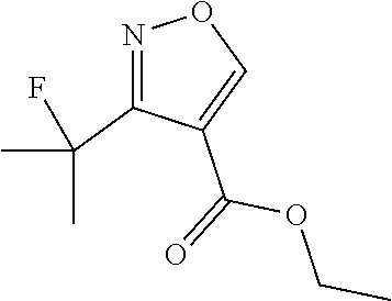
N1=C(C(C)(F)C)C(C(=O)OCC)=CO1
